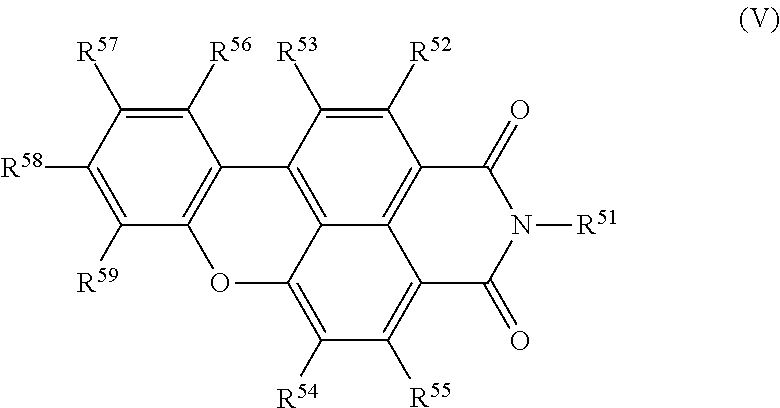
C1([R58])=C([R59])C2=C(C([R56])=C1[R57])C1=C3C(=C([R54])C([R55])=C4C3=C(C([R52])=C1[R53])C(=O)N([R51])C4=O)O2
